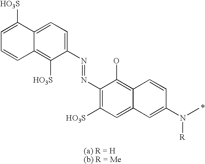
C12=CC=C(N=NC3=C([HO3S])C=C4C(=C3O)C=CC(N(C)[R])=C4)C([HO3S])=C1C=CC=C2[HO3S]
